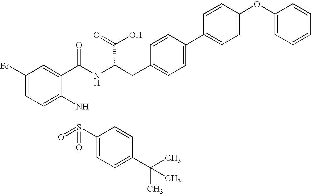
C1(Br)=CC=C(NS(C2=CC=C(C(C)(C)C)C=C2)(=O)=O)C(C(NC(CC2=CC=C(C3=CC=C(OC4=CC=CC=C4)C=C3)C=C2)C(=O)O)=O)=C1
